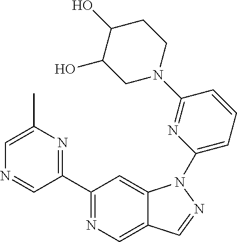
C1(C2=NC(C)=CN=C2)=NC=C2C(=C1)N(C1=CC=CC(N3CCC(O)C(O)C3)=N1)N=C2
